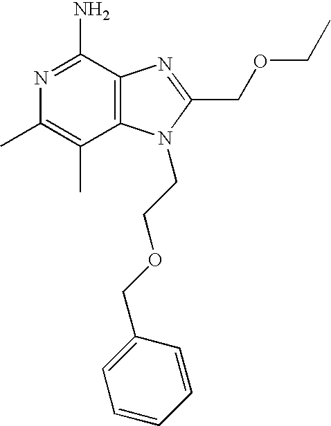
N1=C(N)C2=C(C(C)=C1C)N(CCOCC1=CC=CC=C1)C(COCC)=N2
